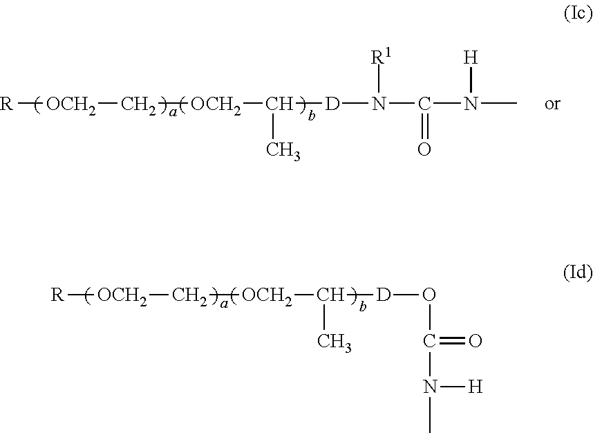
[R][OCH2]C[OCH2]C([D]OC(=O)N(C)[H])C.[R][OCH2]C[OCH2]C([D]N([R1])C(=O)N([H])C)C
